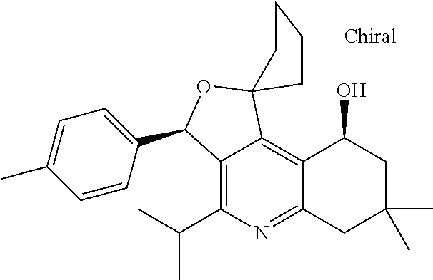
C12=C(C(C)C)N=C3C(=C1C1(OC2C2=CC=C(C)C=C2)CCCC1)C(O)CC(C)(C)C3
